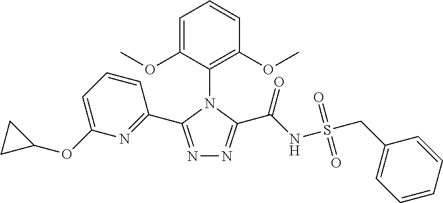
N1=C(C2=NC(OC3CC3)=CC=C2)N(C2=C(OC)C=CC=C2OC)C(C(NS(CC2=CC=CC=C2)(=O)=O)=O)=N1
